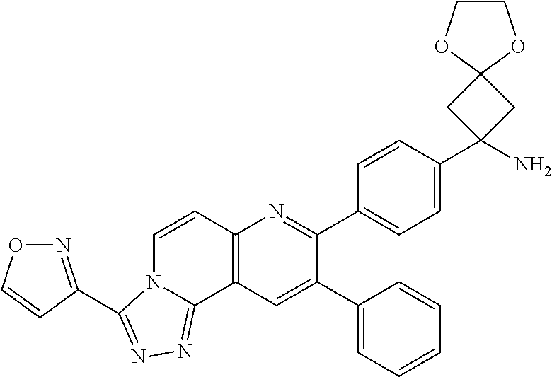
C1(C2=CC3=C(N=C2C2=CC=C(C4(N)CC5(C4)OCCO5)C=C2)C=CN2C3=NN=C2C2=NOC=C2)=CC=CC=C1
